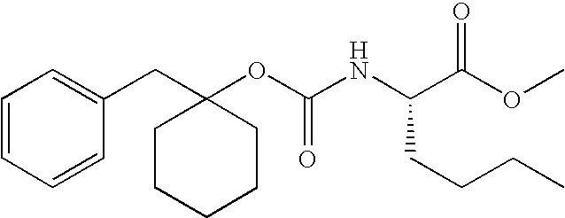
C1=CC=CC(CC2(OC(NC(C(OC)=O)CCCC)=O)CCCCC2)=C1
